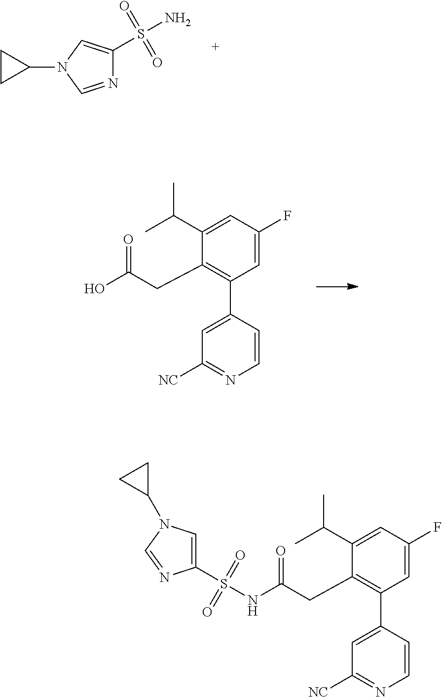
C1(C(C)C)=CC(F)=CC(C2=CC([NC])=NC=C2)=C1CC(O)=O.C1CC1N1C=NC(S(N)(=O)=O)=C1.C1(S(NC(CC2=C(C3=CC([NC])=NC=C3)C=C(F)C=C2C(C)C)=O)(=O)=O)=CN(C2CC2)C=N1
